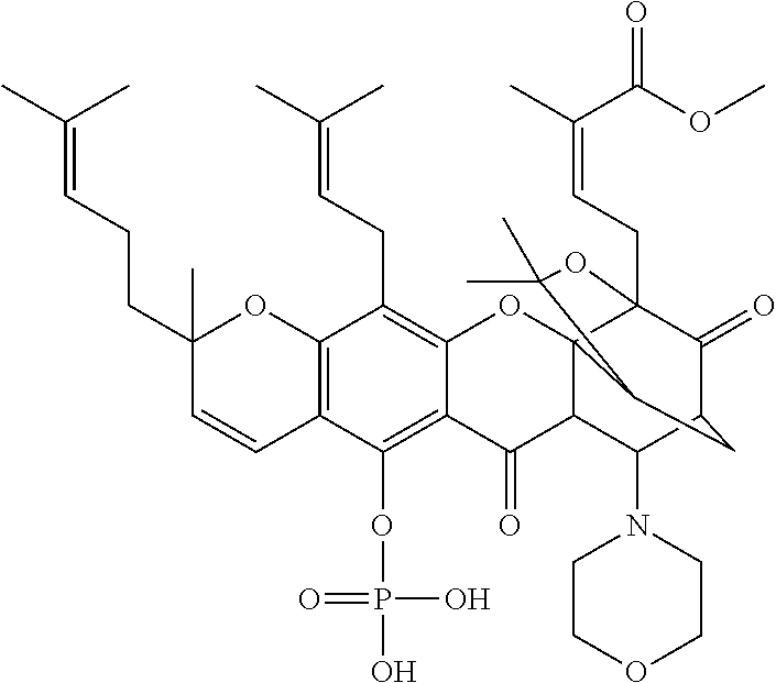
C12=C(OP(O)(=O)O)C3=C(C(CC=C(C)C)=C1OC14C(C2=O)C(N2CCOCC2)C2C(=O)C1(CC=C(C)C(=O)OC)OC(C)(C)C4C2)OC(C)(CCC=C(C)C)C=C3
